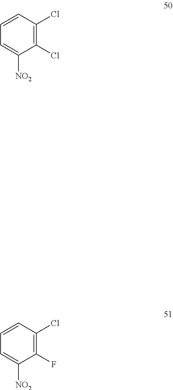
C1=CC(Cl)=C(Cl)C([NO2])=C1.C1=CC(Cl)=C(F)C([NO2])=C1
